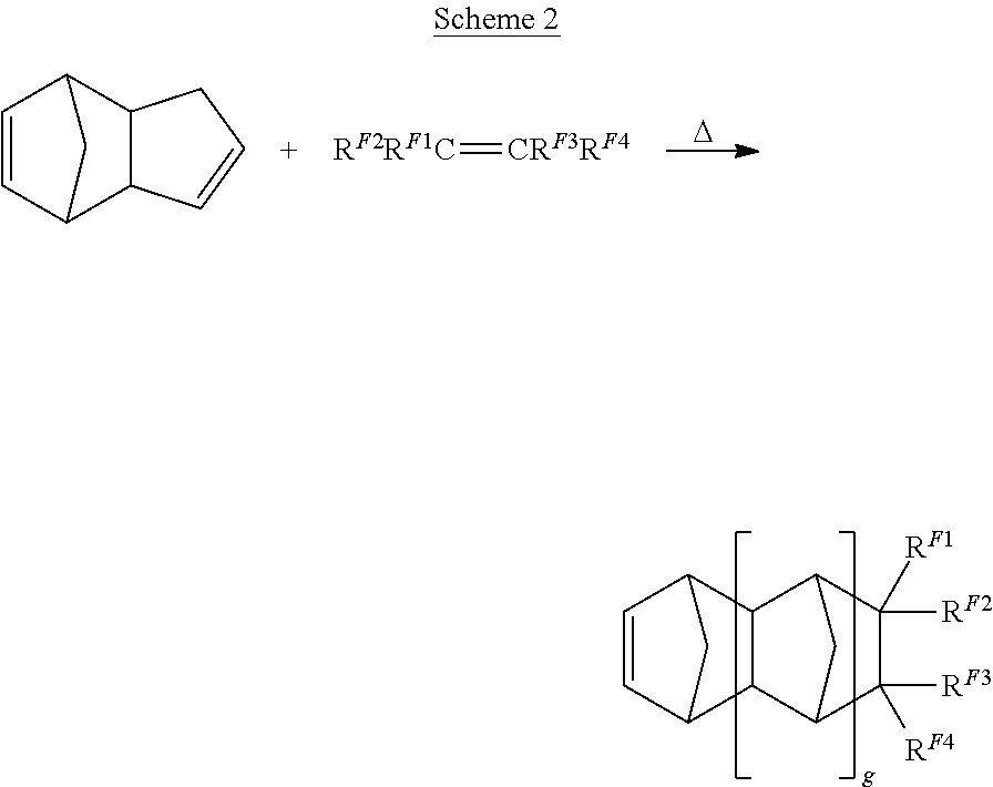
[D].[RF2RF1C]=[CRF3RF4].C1=CC2C3C(C1C2)CC=C3.C12C([RF3])([RF4])C([RF2])([RF1])C(C1)C1C2C2C=CC1C2
